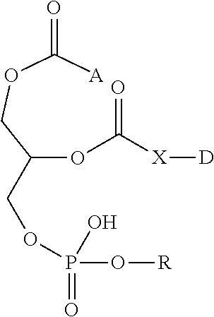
C(OC([X][D])=O)(COC([A])=O)COP(=O)(O[R])O
